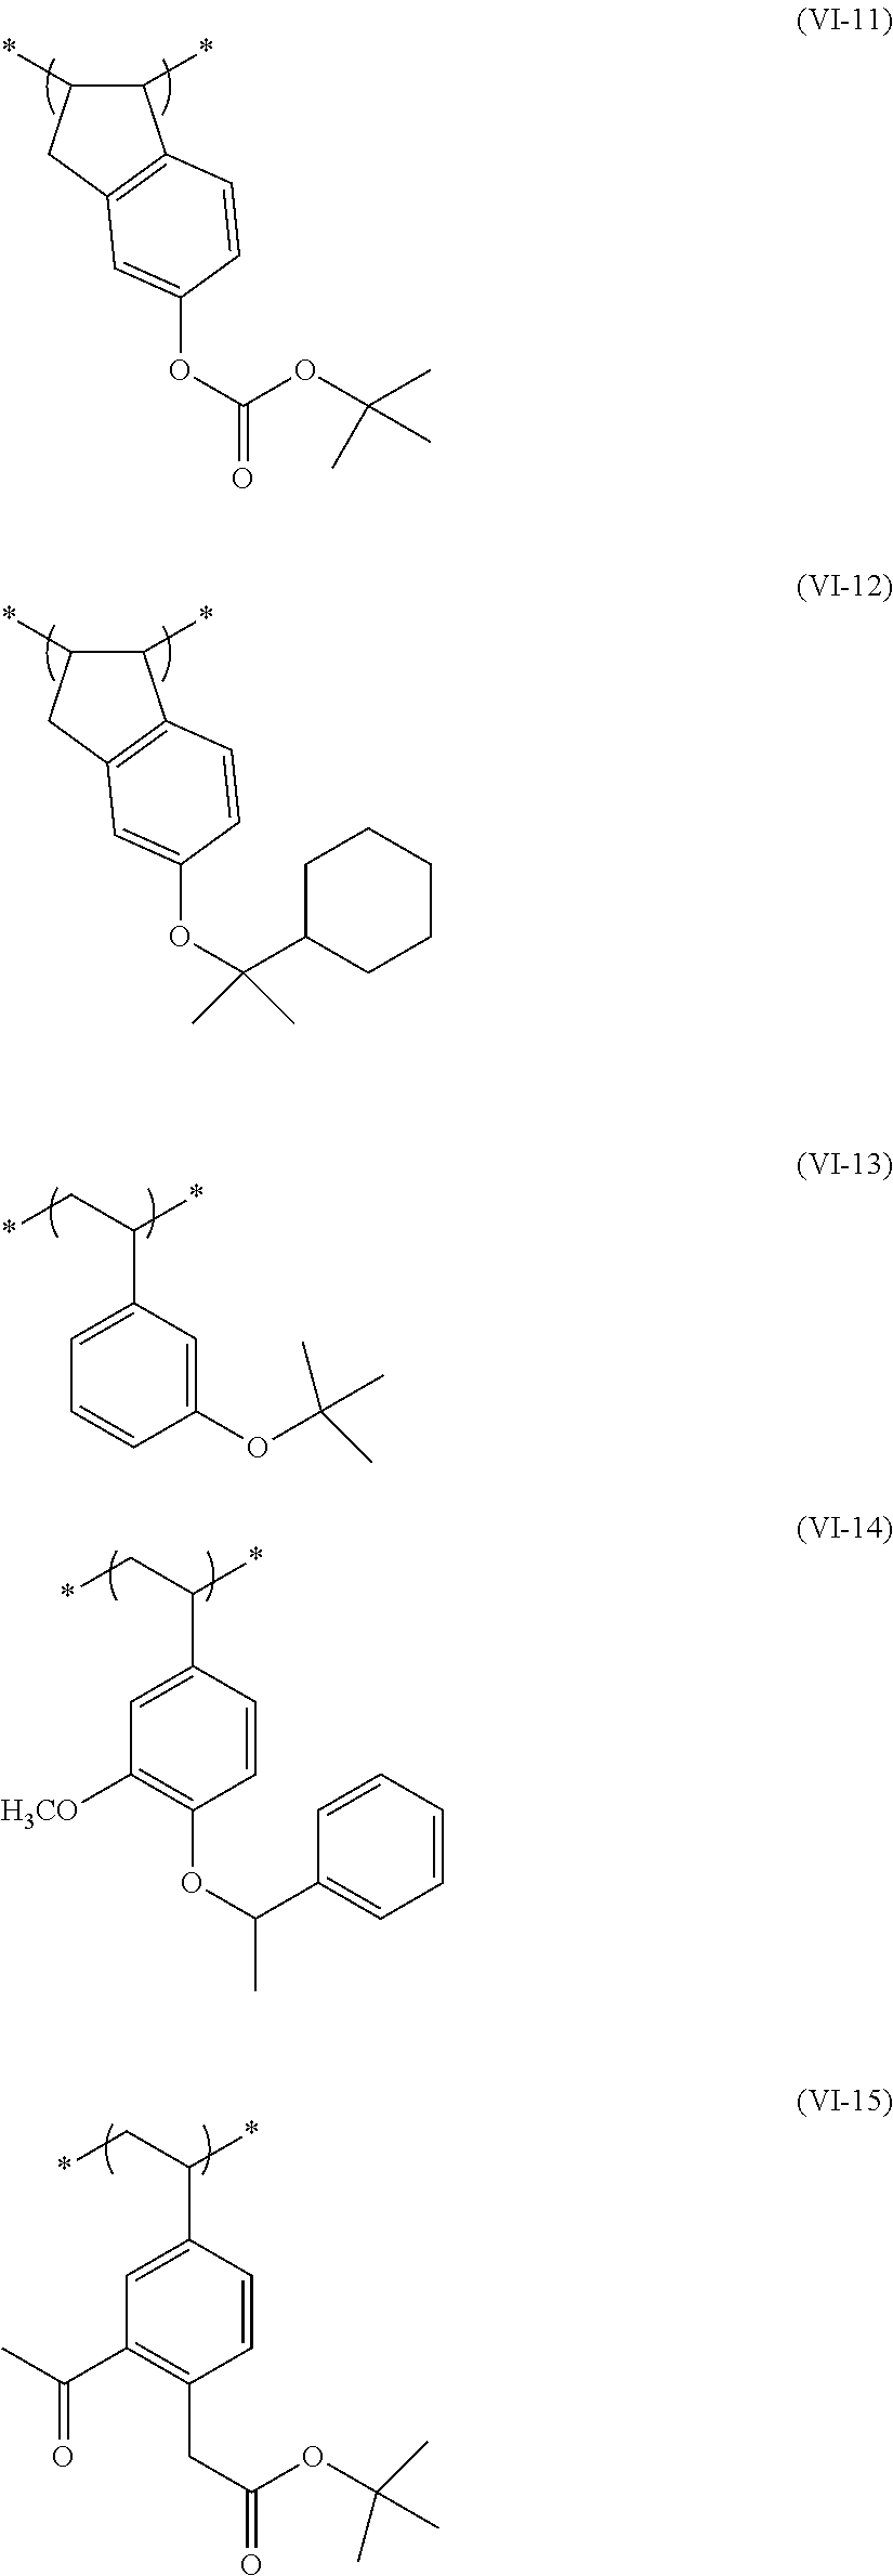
C1(*)C(*)C2=C(C1)C=C(OC(OC(C)(C)C)=O)C=C2.C1(*)C(*)C2=C(C1)C=C(OC(C1CCCCC1)(C)C)C=C2.*CC(*)C1=CC=CC(OC(C)(C)C)=C1.*CC(*)C1=CC([H3CO])=C(OC(C2=CC=CC=C2)C)C=C1.*CC(*)C1=CC(C(=O)C)=C(CC(=O)OC(C)(C)C)C=C1
